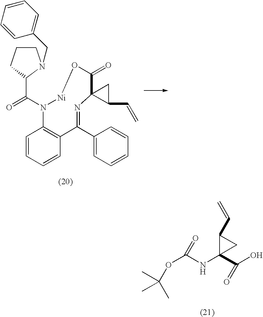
C1=CC=CC(CN2CCCC2C(=O)N2C3=C(C=CC=C3)C(C3=CC=CC=C3)=NC3(C(=O)O[Ni]2)C(C=C)C3)=C1.C1(C=C)C(C(O)=O)(NC(OC(C)(C)C)=O)C1
